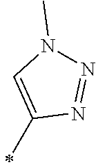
C1(C)=CN(C)N=N1
